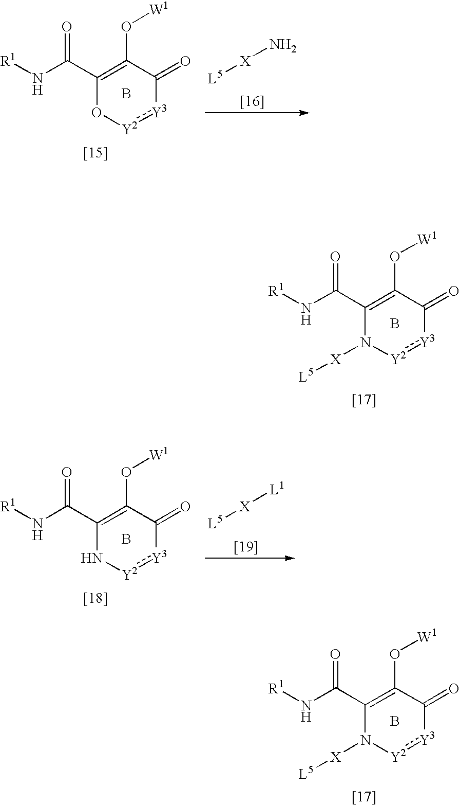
C1(C(N[R1])=O)=C(O[W1])C(=O)[Y3]:[Y2]O1.B.[L5][X]N.C1(C(N[R1])=O)=C(O[W1])C(=O)[Y3]:[Y2]N1.B.[L5][X][L1].C1(C(N[R1])=O)=C(O[W1])C(=O)[Y3]:[Y2]N1[X][L5].B.C1(C(N[R1])=O)=C(O[W1])C(=O)[Y3]:[Y2]N1[X][L5].B
